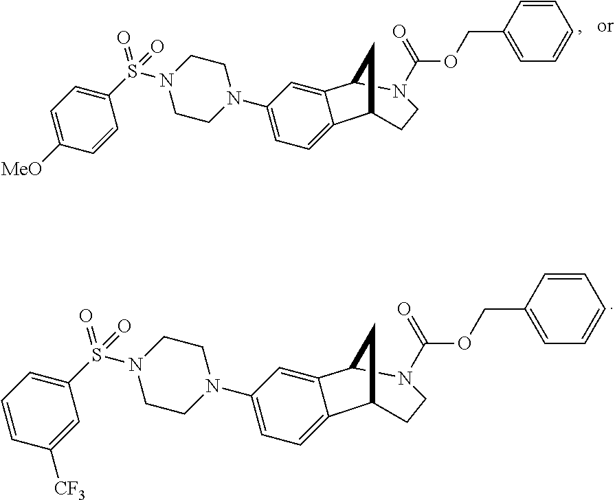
C1(COC(=O)N2C3C4=CC(N5CCN(S(C6=CC=CC([CF3])=C6)(=O)=O)CC5)=CC=C4C(C3)CC2)=CC=CC=C1.C1(COC(=O)N2C3C4=CC(N5CCN(S(C6=CC=C([MeO])C=C6)(=O)=O)CC5)=CC=C4C(C3)CC2)=CC=CC=C1
